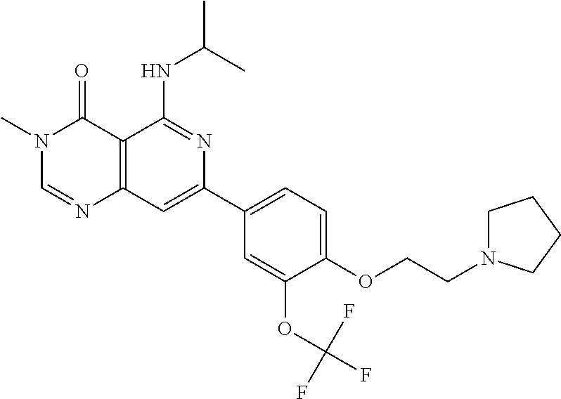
C12=C(C=C(C3=CC=C(OCCN4CCCC4)C(OC(F)(F)F)=C3)N=C1NC(C)C)N=CN(C)C2=O
